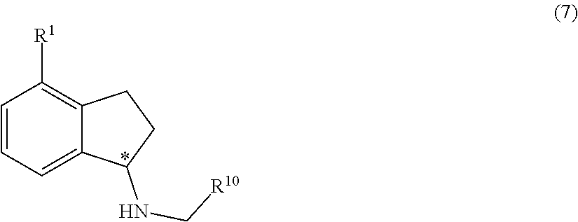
C1=CC=C2C(=C1[R1])CCC2NC[R10]
